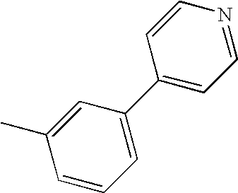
CC1=CC(C2=CC=NC=C2)=CC=C1
